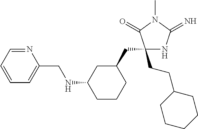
C1(CC2CC(NCC3=CC=CC=N3)CCC2)(CCC2CCCCC2)NC(=N)N(C)C1=O
